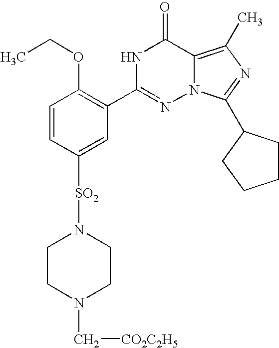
C1=CC([SO2]N2CCN(C[CO2C2H5])CC2)=CC(C2=NN3C(=C(C)N=C3C3CCCC3)C(=O)N2)=C1OCC
